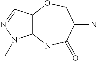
C12=C(C=NN1C)OCC(N)C(=O)N2
